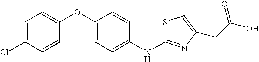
C1(OC2=CC=C(Cl)C=C2)=CC=C(NC2=NC(CC(=O)O)=CS2)C=C1
